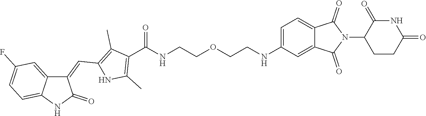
C1(=CC2=C(C)C(C(NCCOCCNC3=CC=C4C(=C3)C(=O)N(C3C(=O)NC(=O)CC3)C4=O)=O)=C(C)N2)C2=CC(F)=CC=C2NC1=O
